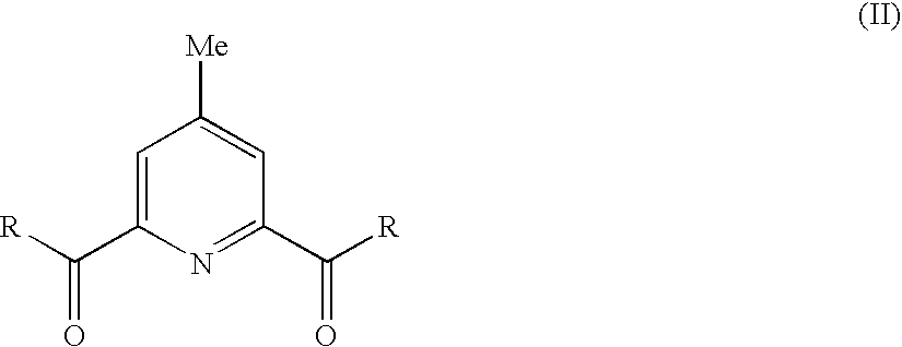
C1=C(C([R])=O)N=C(C([R])=O)C=C1[Me]
